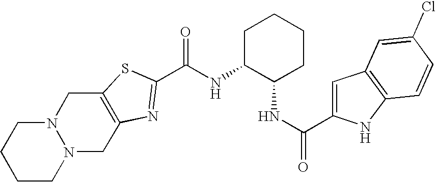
N12CCCCN1CC1=C(C2)SC(C(NC2C(NC(=O)C3=CC4=C(N3)C=CC(Cl)=C4)CCCC2)=O)=N1
